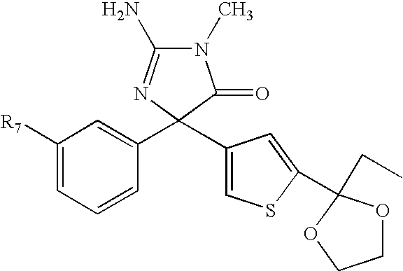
N1(C)C(N)=NC(C2=CC([R7])=CC=C2)(C2=CSC(C3(CC)OCCO3)=C2)C1=O
